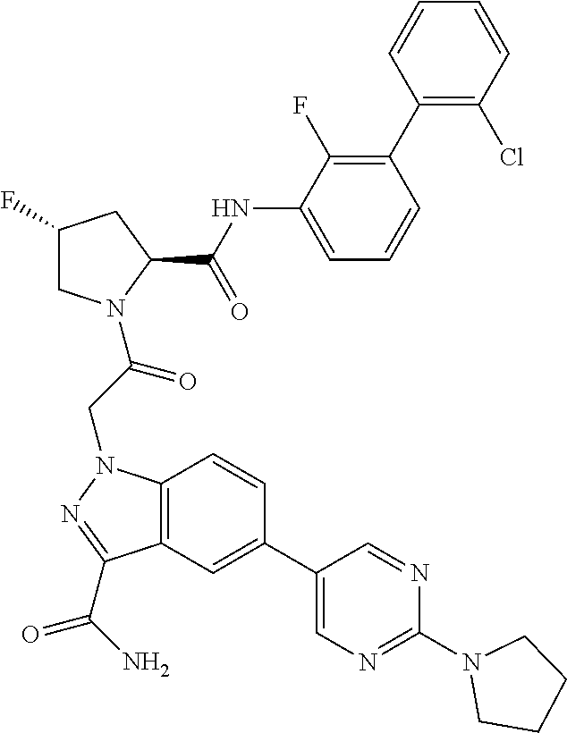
C1(F)CN(C(CN2C3=C(C=C(C4=CN=C(N5CCCC5)N=C4)C=C3)C(C(N)=O)=N2)=O)C(C(NC2=CC=CC(C3=C(Cl)C=CC=C3)=C2F)=O)C1
